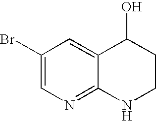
C1=C(Br)C=C2C(=N1)NCCC2O
